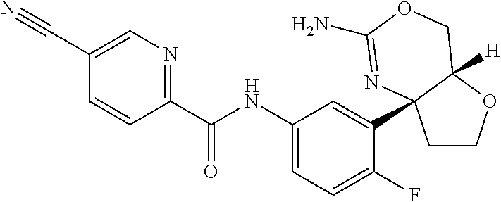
C1(C(NC2=CC=C(F)C(C34CCOC3([H])COC(N)=N4)=C2)=O)=NC=C(C#N)C=C1
